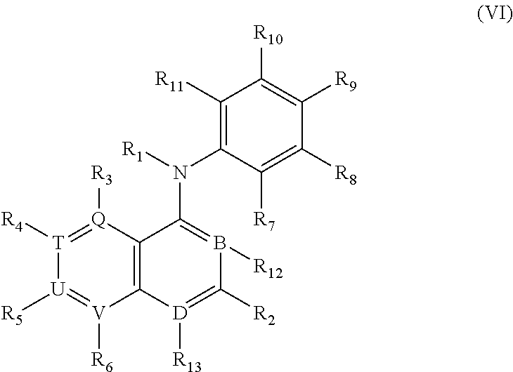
C12=C([Q]([R3])=[T]([R4])[U]([R5])=[V]1[R6])C(N([R1])C1=C([R11])C([R10])=C([R9])C([R8])=C1[R7])=B([R12])C([R2])=[D]2[R13]
